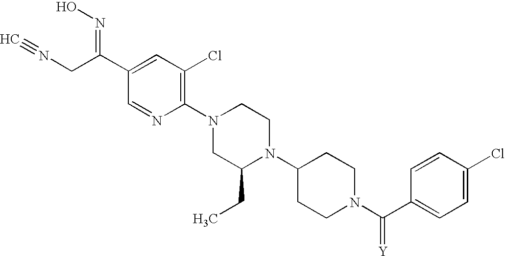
C1(Cl)=CC=C(C(N2CCC(N3C(CC)CN(C4=C(Cl)C=C(C(CN#C)=NO)C=N4)CC3)CC2)=[Y])C=C1
